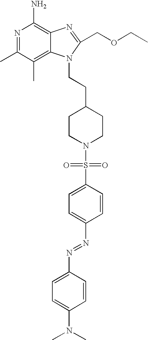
N1=C(C)C(C)=C2C(=C1N)N=C(COCC)N2CCC1CCN(S(C2=CC=C(N=NC3=CC=C(N(C)C)C=C3)C=C2)(=O)=O)CC1
